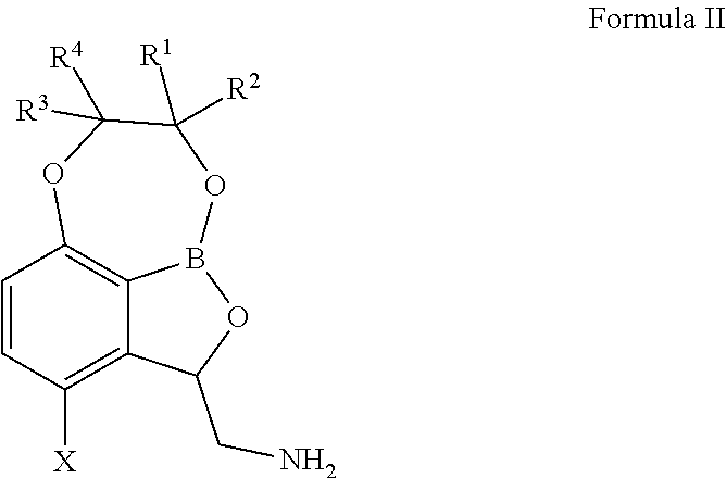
C1=CC([X])=C2C3=C1OC([R3])([R4])C([R1])([R2])OB3OC2CN
